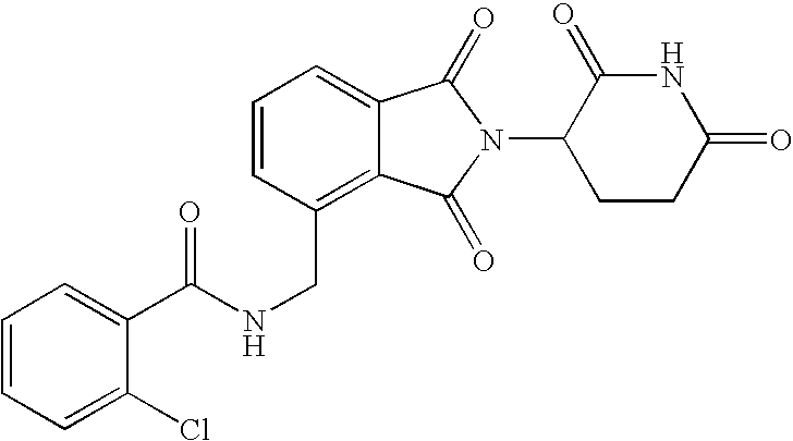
C(C1=C2C(=CC=C1)C(=O)N(C1CCC(=O)NC1=O)C2=O)NC(C1=CC=CC=C1Cl)=O
